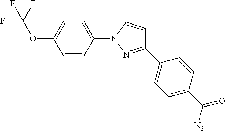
C1=CC(N2N=C(C3=CC=C(C(=O)[N3])C=C3)C=C2)=CC=C1OC(F)(F)F
